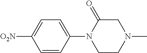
C1=CC(N2CCN(C)CC2=O)=CC=C1[O2N]
